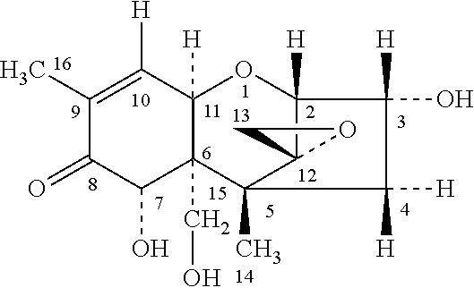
C1(C)=C([H])C2([H])C(CO)(C(O)C1=O)C1(C)C3(C([H])(O2)C(O)([H])C1([H])[H])OC3
